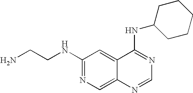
C1(NCCN)=NC=C2C(=C1)C(NC1CCCCC1)=NC=N2
